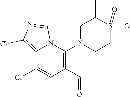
C1(Cl)=CC(C=O)=C(N2CCS(=O)(=O)C(C)C2)N2C1=C(Cl)N=C2
